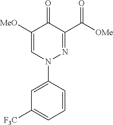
C1=C(N2N=C(C([OMe])=O)C(=O)C([MeO])=C2)C=CC=C1[F3C]
